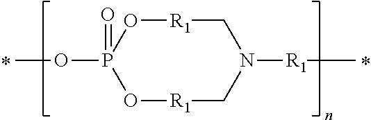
COP1(=O)O[R1]CN([R1]C)C[R1]O1
